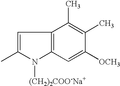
C1=C(C)N([(CH2)2COO-Na+])C2=C1C(C)=C(C)C([OCH3])=C2
